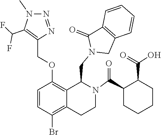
C12=C(C=CC=C1)CN(CC1C3=C(OCC4=C(C(F)F)N(C)N=N4)C=CC(Br)=C3CCN1C(C1CCCCC1C(=O)O)=O)C2=O
